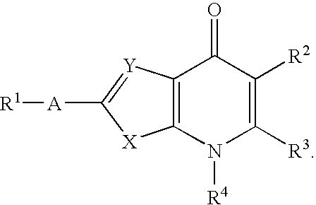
[R1][A]C1=[Y]C2=C([X]1)N([R4])C([R3])=C([R2])C2=O
